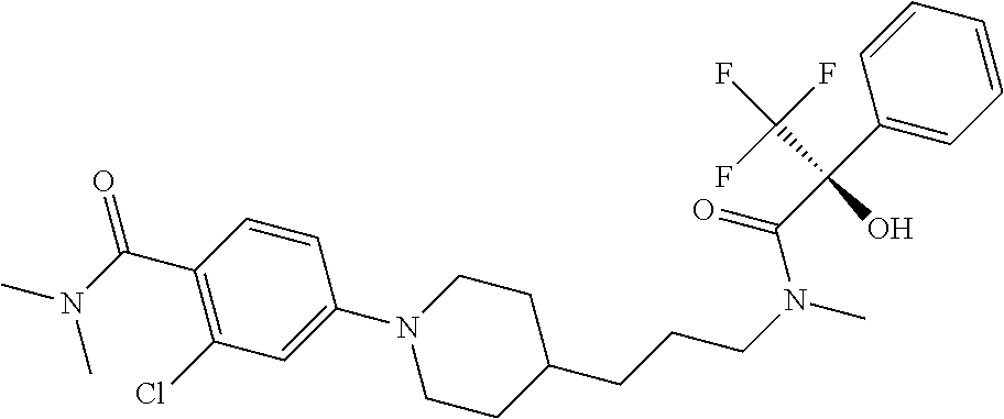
C1(C(N(C)C)=O)=C(Cl)C=C(N2CCC(CCCN(C)C(C(C3=CC=CC=C3)(O)C(F)(F)F)=O)CC2)C=C1
